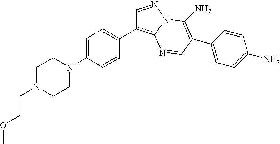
O(C)CCN1CCN(C2=CC=C(C3=C4N(N=C3)C(N)=C(C3=CC=C(N)C=C3)C=N4)C=C2)CC1
